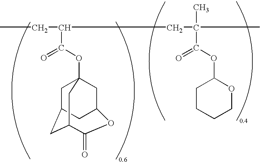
CCC(CC(C)(C)C(OC1CCCCO1)=O)C(OC12CC3CC(C(=O)OC(C1)C3)C2)=O
